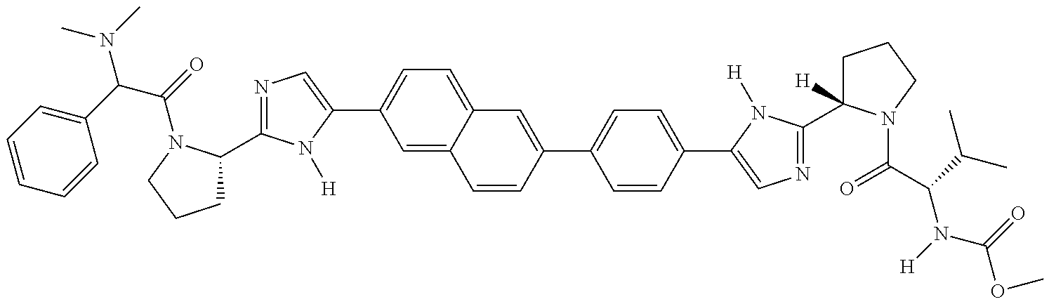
C1C(C2=NC=C(C3=CC=C4C(=C3)C=CC(C3=CC=C(C5=CN=C(C6([H])CCCN6C(=O)C(N(C(OC)=O)[H])C(C)C)N5[H])C=C3)=C4)N2[H])N(C(C(N(C)C)C2=CC=CC=C2)=O)CC1
